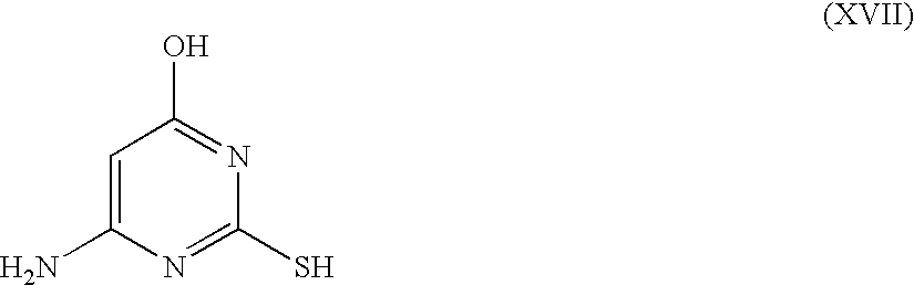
C1=C(N)N=C(S)N=C1O
